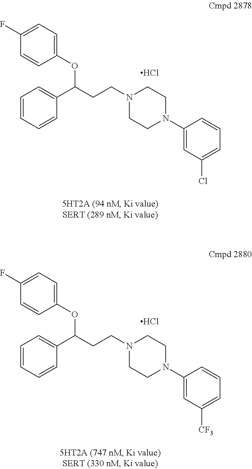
C1(F)=CC=C(OC(CCN2CCN(C3=CC(Cl)=CC=C3)CC2)C2=CC=CC=C2)C=C1.Cl.C1(F)=CC=C(OC(CCN2CCN(C3=CC([CF3])=CC=C3)CC2)C2=CC=CC=C2)C=C1.Cl
